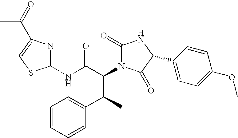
C1(NC(C(C(C2=CC=CC=C2)C)N2C(=O)NC(C3=CC=C(OC)C=C3)C2=O)=O)=NC(C(C)=O)=CS1
